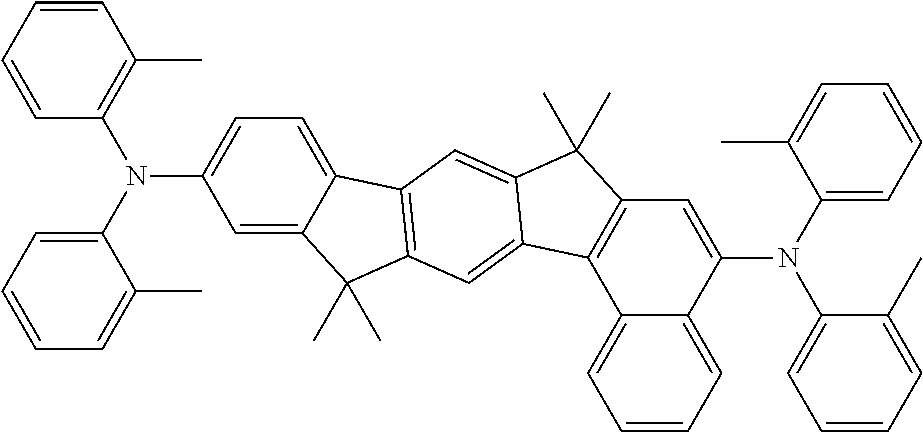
C1=CC=C(C)C(N(C2=CC3=C(C4=CC=CC=C24)C2=CC4=C(C=C2C3(C)C)C2=CC=C(N(C3=C(C)C=CC=C3)C3=CC=CC=C3C)C=C2C4(C)C)C2=CC=CC=C2C)=C1
